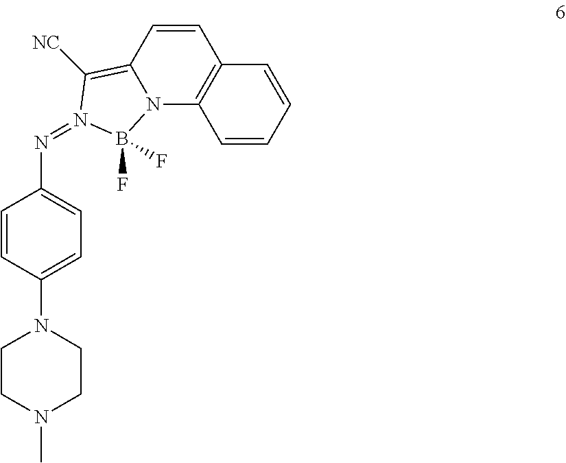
C1=CC(N2CCN(C)CC2)=CC=C1N=N1B(F)(F)N2C(=C1[NC])C=CC1=C2C=CC=C1
